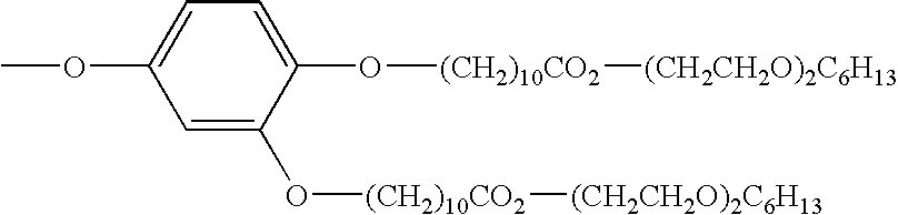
C1=C(O[(CH2)10CO2][(CH2CH2O)2C6H13])C(O[(CH2)10CO2][(CH2CH2O)2C6H13])=CC=C1OC
